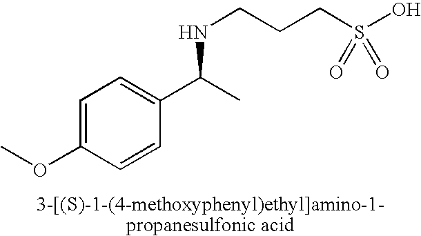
N(CCCS(O)(=O)=O)C(C1=CC=C(OC)C=C1)C
